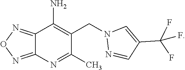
C12=NON=C1N=C(C)C(CN1N=CC(C(F)(F)F)=C1)=C2N
